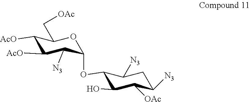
C1([AcO])C([AcO])C([N3])C(OC2C(O)C([OAc])C([N3])CC2[N3])OC1C[OAc]
